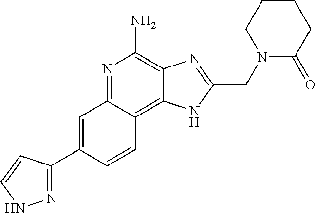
C1=C(C2=NNC=C2)C=CC2=C3C(=C(N)N=C12)N=C(CN1C(=O)CCCC1)N3
